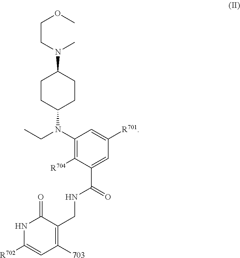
N1C([R702])=CC([703])=C(CNC(=O)C2=CC([R701])=CC(N(CC)C3CCC(N(CCOC)C)CC3)=C2[R704])C1=O
